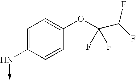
C1=C(N->C)C=CC(OC(C(F)F)(F)F)=C1
